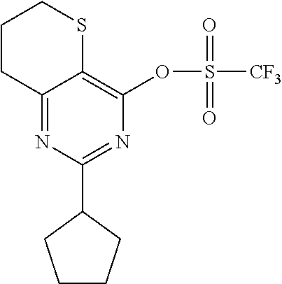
C12=NC(C3CCCC3)=NC(OS([CF3])(=O)=O)=C1SCCC2
